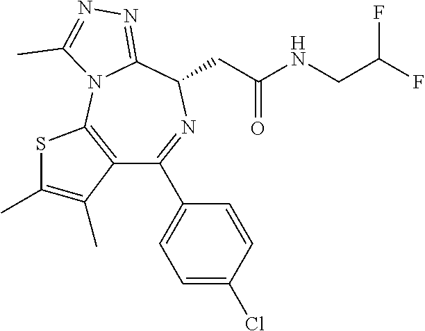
C12=C(N3C(=NN=C3C)C(CC(NCC(F)F)=O)N=C1C1=CC=C(Cl)C=C1)SC(C)=C2C
